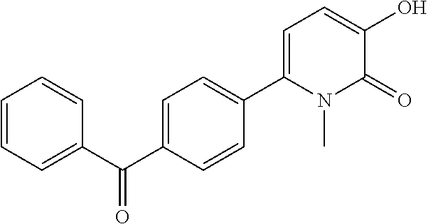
C1=CC=C(C(C2=CC=C(C3=CC=C(O)C(=O)N3C)C=C2)=O)C=C1
